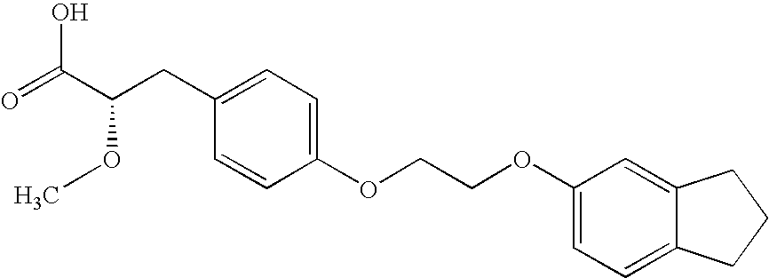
O=C(C(CC1=CC=C(OCCOC2=CC=C3C(=C2)CCC3)C=C1)OC)O
